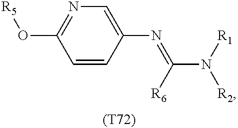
C1=CC(N=C([R6])N([R1])[R2])=CN=C1O[R5].[(T72)]
